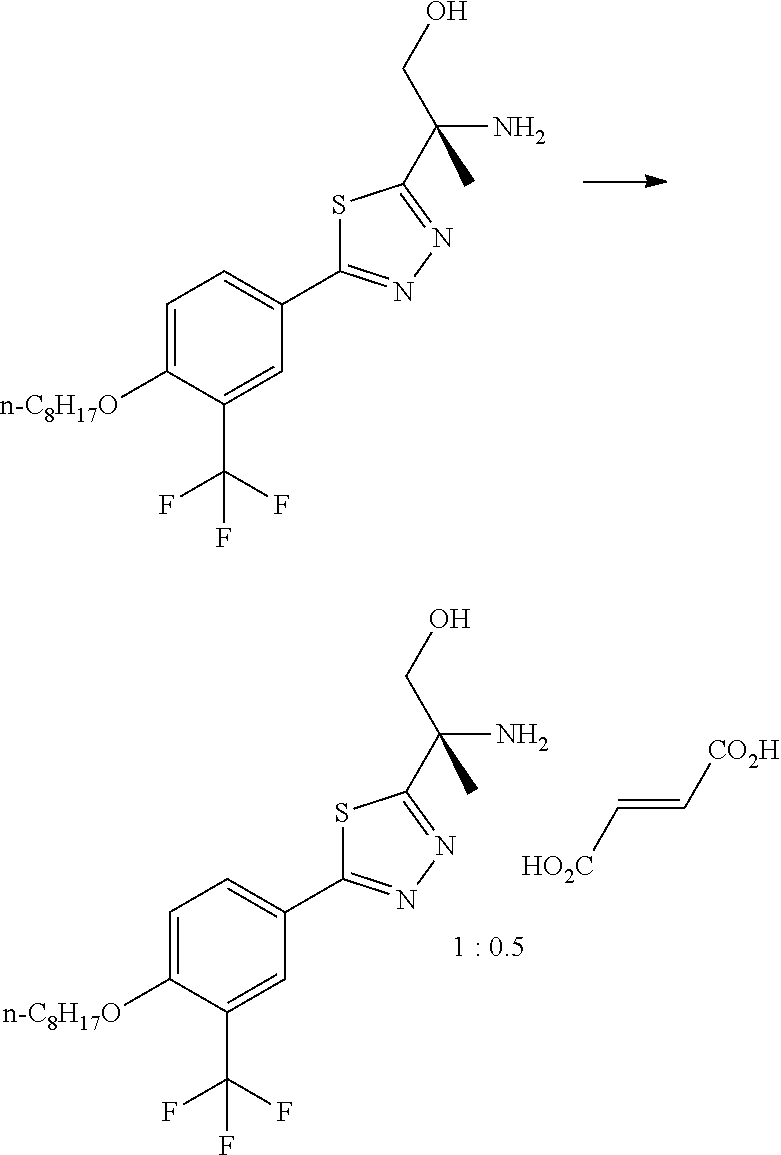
C1=C([n-C8H17O])C(C(F)(F)F)=CC(C2=NN=C(C(C)(N)CO)S2)=C1.C1=C([n-C8H17O])C(C(F)(F)F)=CC(C2=NN=C(C(C)(N)CO)S2)=C1.[CO2H]C=C[HO2C]
